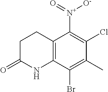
C12=C(C(Br)=C(C)C(Cl)=C1[N+]([O-])=O)NC(=O)CC2
